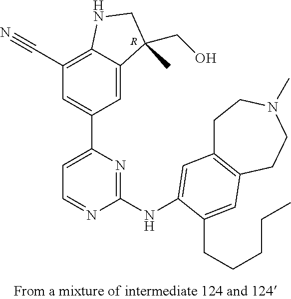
[R].C12=C(C#N)C=C(C3=CC=NC(NC4=CC5=C(CCN(C)CC5)C=C4CCCCC)=N3)C=C1C(CO)(C)CN2
